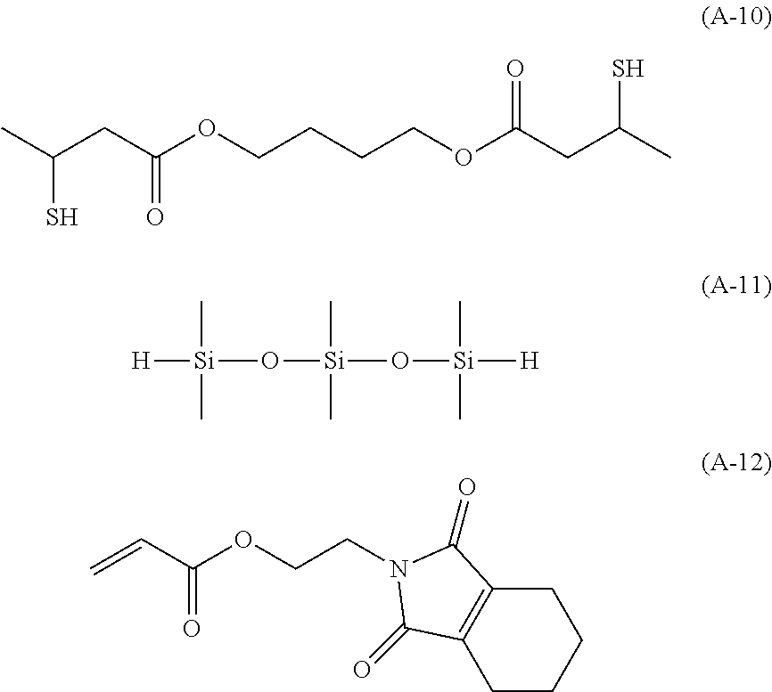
CC(CC(OCCCCOC(CC(C)S)=O)=O)S.[H][Si](C)(C)O[Si](O[Si](C)(C)[H])(C)C.C1CCCC2=C1C(=O)N(CCOC(C=C)=O)C2=O
